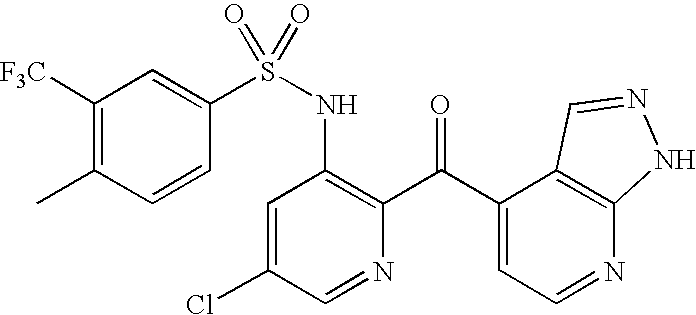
C1([F3C])=C(C)C=CC(S(NC2=C(C(C3=CC=NC4=C3C=NN4)=O)N=CC(Cl)=C2)(=O)=O)=C1
